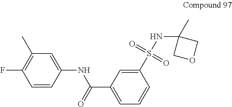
C1(C)=C(F)C=CC(NC(=O)C2=CC=CC(S(NC3(C)COC3)(=O)=O)=C2)=C1
